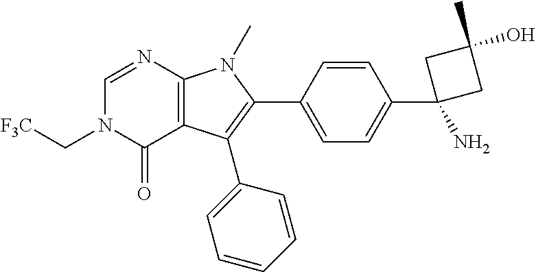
C12=C(C(C3=CC=CC=C3)=C(C3=CC=C(C4(N)CC(O)(C)C4)C=C3)N1C)C(=O)N(C[F3C])C=N2
